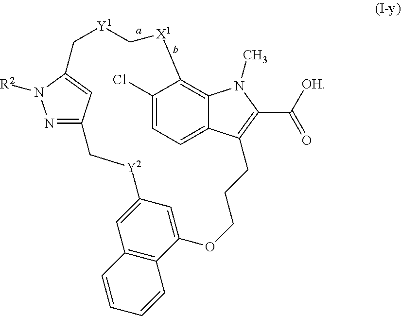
N1=C2C=C(N1[R2])C[Y1]C[X1]C1=C3C(=CC=C1Cl)C(=C(C(=O)[OH])N3C)CCCOC1=CC(=CC3=C1C=CC=C3)[Y2]C2
